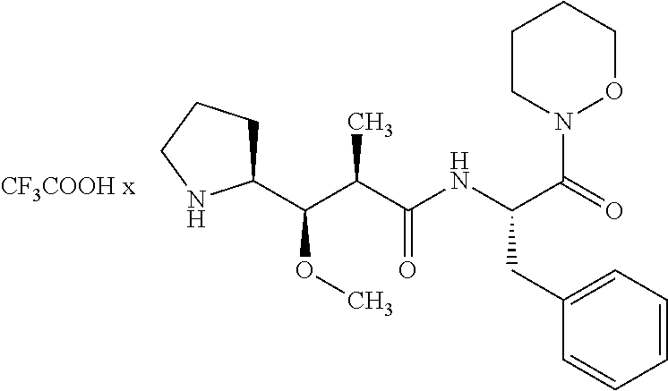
C1CN(C(=O)C(NC(=O)C(C(OC)C2CCCN2)C)CC2=CC=CC=C2)OCC1
